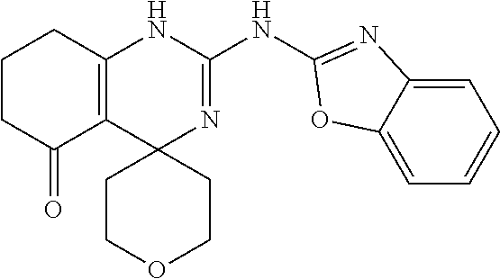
C1CC(=O)C2=C(C1)NC(NC1=NC3=CC=CC=C3O1)=NC21CCOCC1
